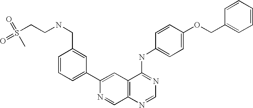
C1=NC2=C(C(NC3=CC=C(OCC4=CC=CC=C4)C=C3)=N1)C=C(C1=CC=CC(CNCCS(=O)(=O)C)=C1)N=C2
